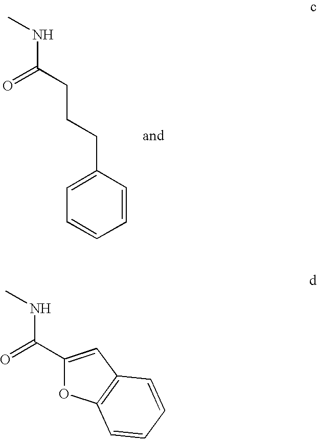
C(=O)(NC)C1=CC2=C(O1)C=CC=C2.C1(CCCC(NC)=O)=CC=CC=C1
